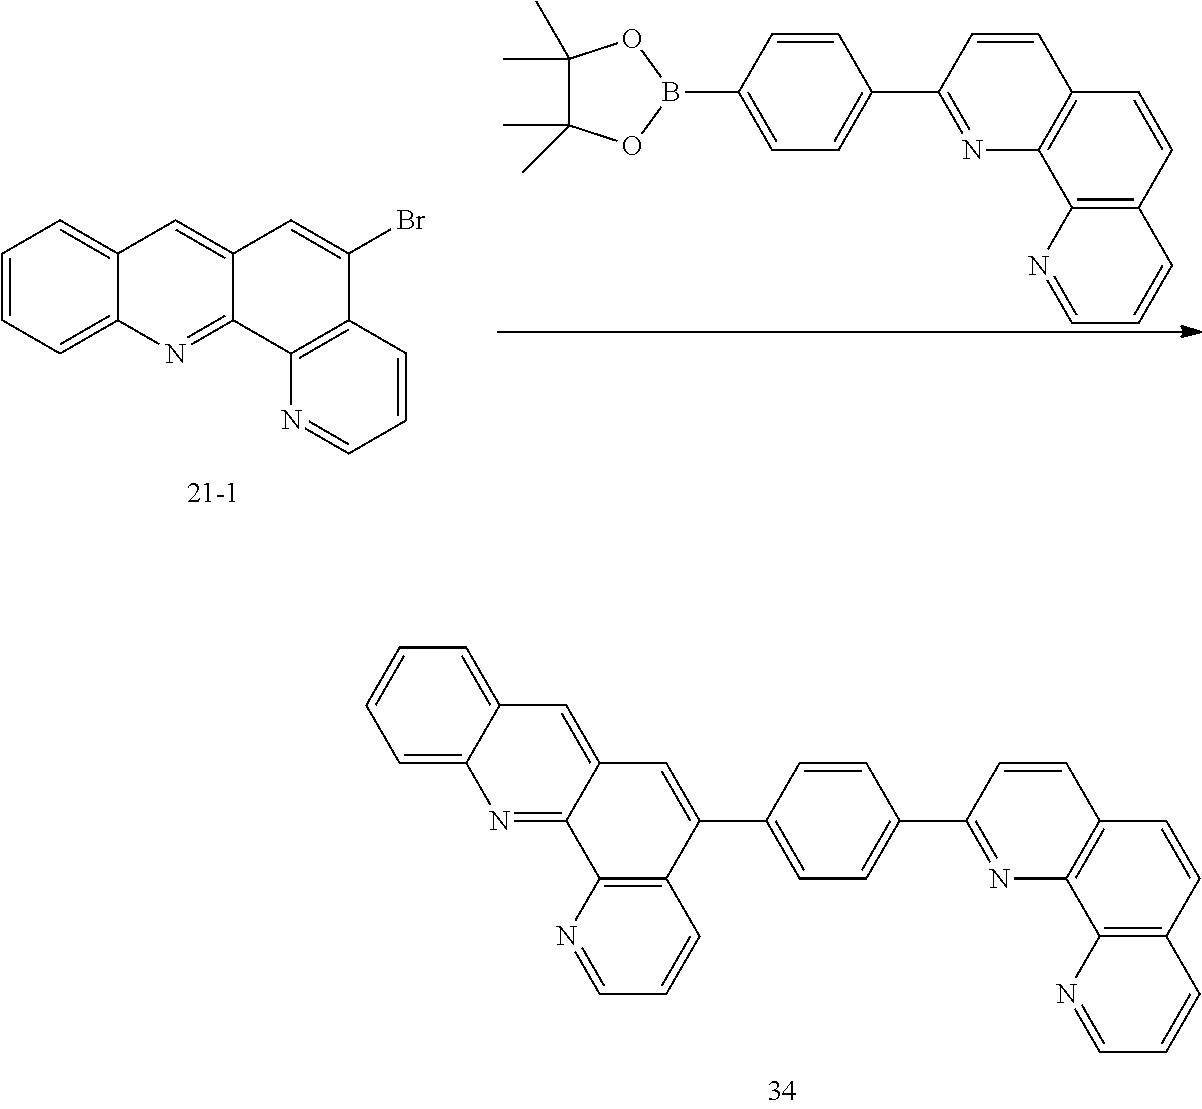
C1=CC=C2C(=C1)C=C1C(=N2)C2=C(C(Br)=C1)C=CC=N2.C1=C(C2=NC3=C(C=C2)C=CC2=C3N=CC=C2)C=CC(B2OC(C)(C)C(C)(C)O2)=C1.C1(C2=CC=C(C3=NC4=C(C=C3)C=CC3=C4N=CC=C3)C=C2)=CC2=CC3=CC=CC=C3N=C2C2=C1C=CC=N2
